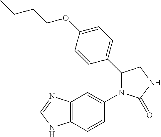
C1(=O)NCC(C2=CC=C(OCCCC)C=C2)N1C1=CC2=C(NC=N2)C=C1
